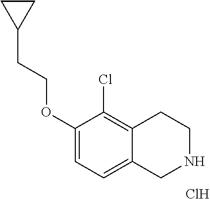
C1(OCCC2CC2)=CC=C2C(=C1Cl)CCNC2.Cl
